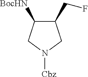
C1(CF)C([BocHN])CN([Cbz])C1
